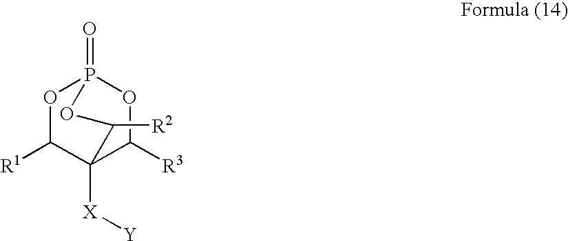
O1C([R1])C2([X][Y])C([R3])OP1(=O)OC2[R2]
